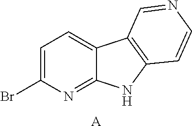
C1=C(Br)N=C2C(=C1)C1=C(N2)C=CN=C1.[A]
